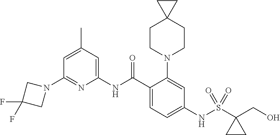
N1(C2=NC(NC(C3=CC=C(NS(C4(CO)CC4)(=O)=O)C=C3N3CCC4(CC3)CC4)=O)=CC(C)=C2)CC(F)(F)C1
